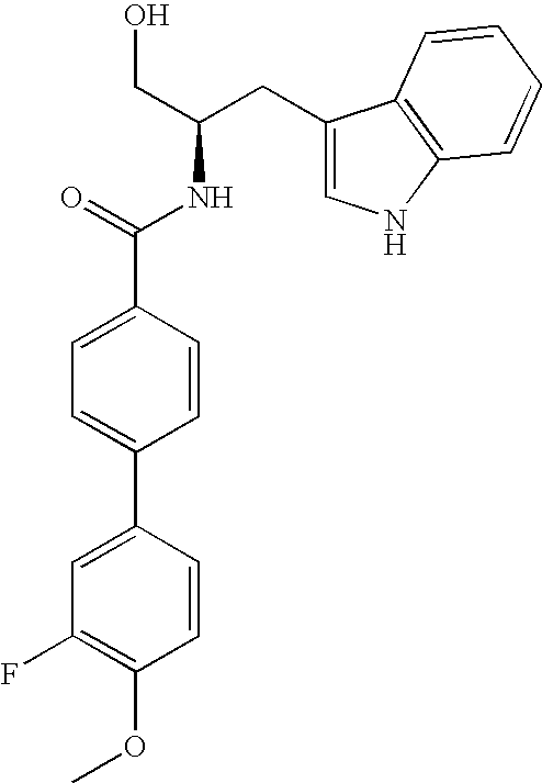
C1=C(C2=CC(F)=C(OC)C=C2)C=CC(C(=O)NC(CO)CC2=CNC3=C2C=CC=C3)=C1
